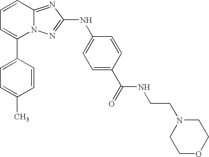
C1(C2=CC=CC3=NC(NC4=CC=C(C(NCCN5CCOCC5)=O)C=C4)=NN23)=CC=C(C)C=C1
